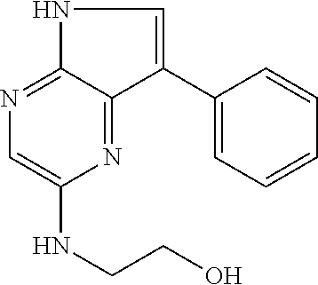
N1=C2C(=NC=C1NCCO)NC=C2C1=CC=CC=C1
